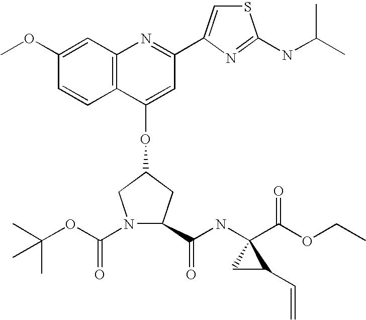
O(C1CN(C(OC(C)(C)C)=O)C(C(NC2(C(OCC)=O)CC2C=C)=O)C1)C1=CC(C2=CSC(NC(C)C)=N2)=NC2=C1C=CC(OC)=C2
